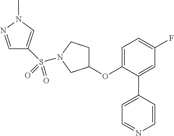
C1(OC2=CC=C(F)C=C2C2=CC=NC=C2)CCN(S(C2=CN(C)N=C2)(=O)=O)C1
